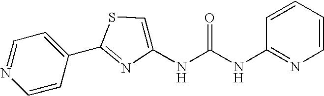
C1=CC(C2=NC(NC(NC3=NC=CC=C3)=O)=CS2)=CC=N1
